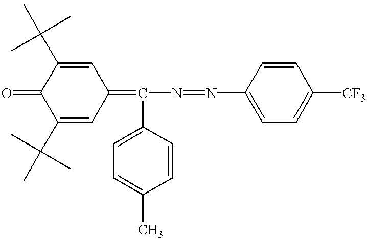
C1(C(C)(C)C)=CC(=C(N=NC2=CC=C([CF3])C=C2)C2=CC=C(C)C=C2)C=C(C(C)(C)C)C1=O
